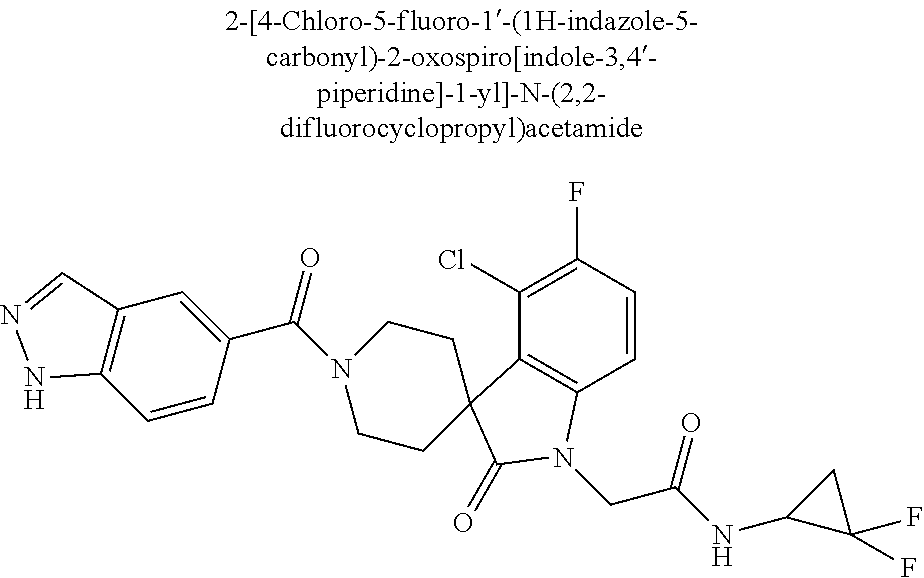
C1(Cl)=C(F)C=CC2=C1C1(C(=O)N2CC(=O)NC2C(F)(F)C2)CCN(C(=O)C2=CC3=C(C=C2)NN=C3)CC1
